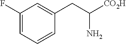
C1(F)=CC=CC(CC([CO2H])N)=C1
